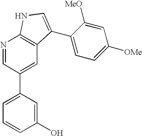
N1=CC(C2=CC=CC(O)=C2)=CC2=C1NC=C2C1=CC=C([OMe])C=C1[MeO]
